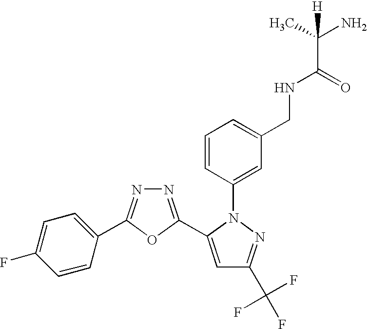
N1=C(C2=CC(C(F)(F)F)=NN2C2=CC(CNC(C(C)(N)[H])=O)=CC=C2)OC(C2=CC=C(F)C=C2)=N1
